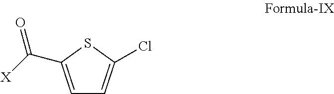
C1=C(C([X])=O)SC(Cl)=C1
